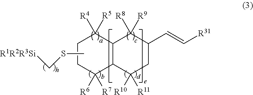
C1CC([R6])([R7])C2C(C1([R4])[R5])C([R8])([R9])C(C=C[R31])CC2([R10])[R11].C([R1R2R3Si])SC
